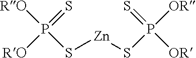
[RO]P(=S)([RO])S[Zn]SP([OR])(=S)[OR]
